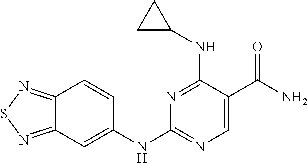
N1=C(NC2CC2)C(C(N)=O)=CN=C1NC1=CC2=NSN=C2C=C1
